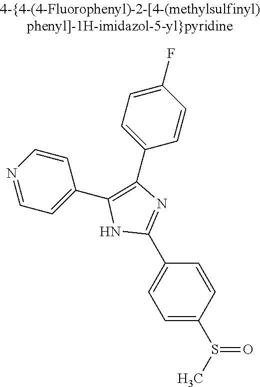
N1C(C2=CC=C(S(C)=O)C=C2)=NC(C2=CC=C(F)C=C2)=C1C1=CC=NC=C1
